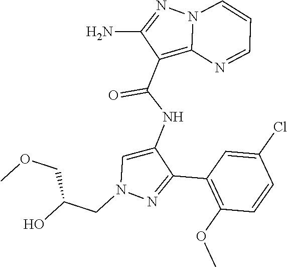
C1(C2=NN(CC(O)COC)C=C2NC(C2=C3N(N=C2N)C=CC=N3)=O)=C(OC)C=CC(Cl)=C1
